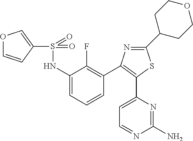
C1(S(=O)(NC2=CC=CC(C3=C(C4=CC=NC(N)=N4)SC(C4CCOCC4)=N3)=C2F)=O)=COC=C1
